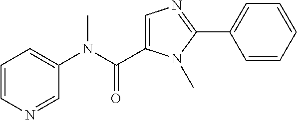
C1=NC=CC=C1N(C)C(=O)C1=CN=C(C2=CC=CC=C2)N1C
